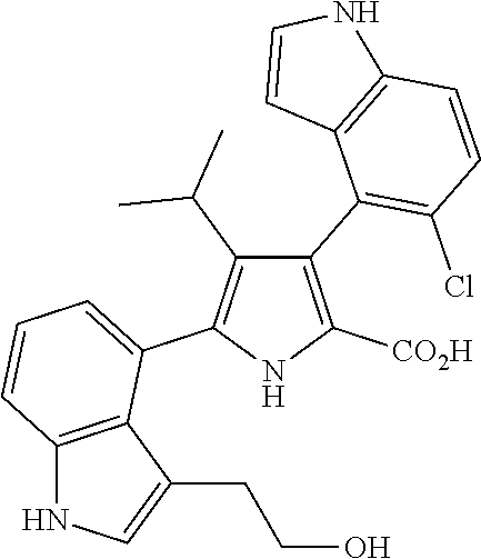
C1(C2=C(Cl)C=CC3=C2C=CN3)=C([CO2H])NC(C2=CC=CC3=C2C(CCO)=CN3)=C1C(C)C
